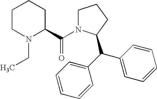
C1CN(CC)C(C(N2CCCC2C(C2=CC=CC=C2)C2=CC=CC=C2)=O)CC1
